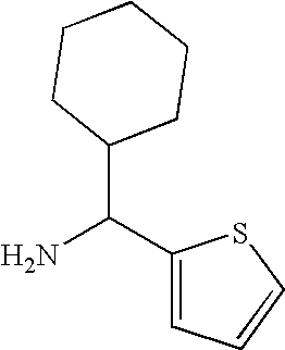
NC(C1=CC=CS1)C1CCCCC1
